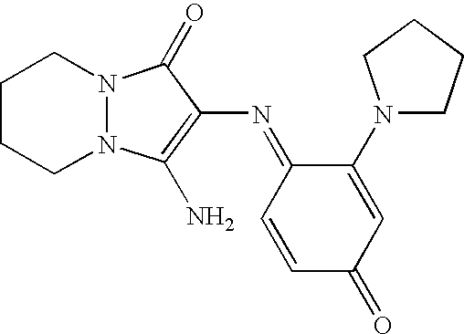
C1=CC(=NC2=C(N)N3N(C2=O)CCCC3)C(N2CCCC2)=CC1=O
